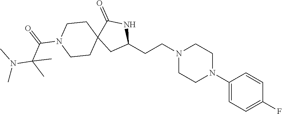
C1(N2CCN(CCC3NC(=O)C4(C3)CCN(C(=O)C(N(C)C)(C)C)CC4)CC2)=CC=C(F)C=C1
